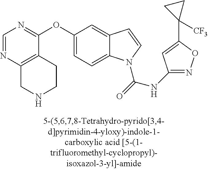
C1=NC2=C(C(OC3=CC=C4C(=C3)C=CN4C(=O)NC3=NOC(C4([CF3])CC4)=C3)=N1)CCNC2
